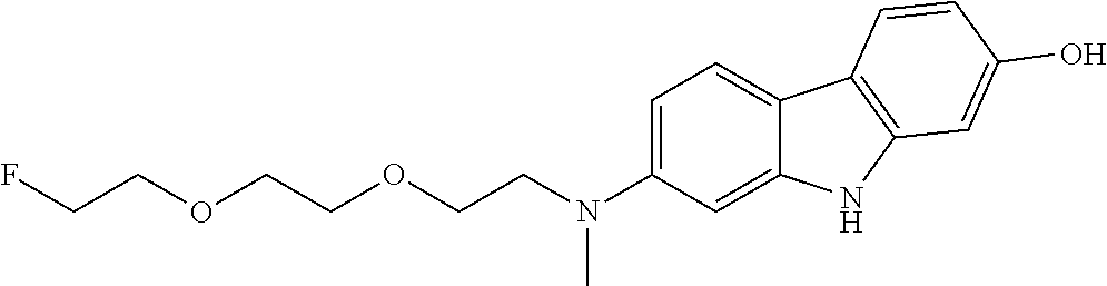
C1(N(CCOCCOCCF)C)=CC=C2C(=C1)NC1=C2C=CC(O)=C1
